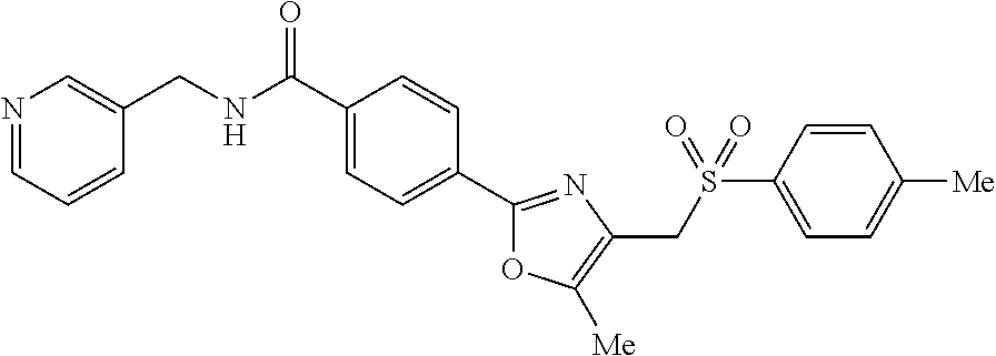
C1(C(=O)NCC2=CN=CC=C2)=CC=C(C2=NC(CS(C3=CC=C([Me])C=C3)(=O)=O)=C([Me])O2)C=C1
